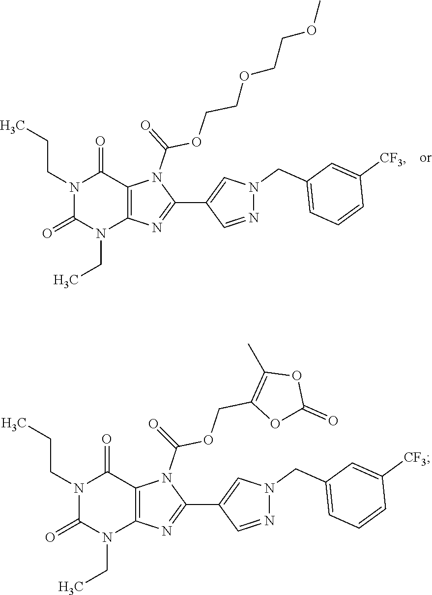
N1(CC)C2=C(N(C(OCCOCCOC)=O)C(C3=CN(CC4=CC=CC([CF3])=C4)N=C3)=N2)C(=O)N(CCC)C1=O.N1(CC)C(=O)N(CCC)C(=O)C2=C1N=C(C1=CN(CC3=CC=CC([CF3])=C3)N=C1)N2C(OCC1=C(C)OC(=O)O1)=O
